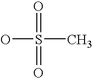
O=S(O)(C)=O
